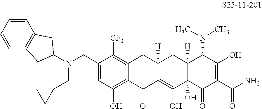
C1(CN(C2CC3=C(C2)C=CC=C3)CC2CC2)=CC(O)=C2C(=C1[CF3])CC1([H])C(=C(O)C3(O)C([H])(C1)C(N(C)C)C(O)=C(C(N)=O)C3=O)C2=O
